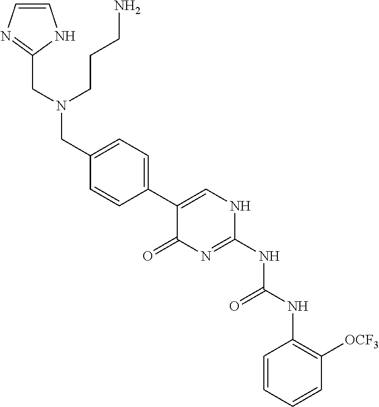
C1=CC=CC([OCF3])=C1NC(NC1=NC(=O)C(C2=CC=C(CN(CC3=NC=CN3)CCCN)C=C2)=CN1)=O
